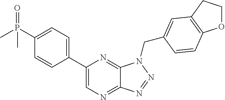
C12=NC=C(C3=CC=C(P(C)(=O)C)C=C3)N=C1N(CC1=CC3=C(OCC3)C=C1)N=N2
